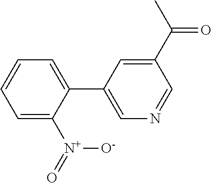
C1=C([N+](=O)[O-])C(C2=CN=CC(C(C)=O)=C2)=CC=C1
